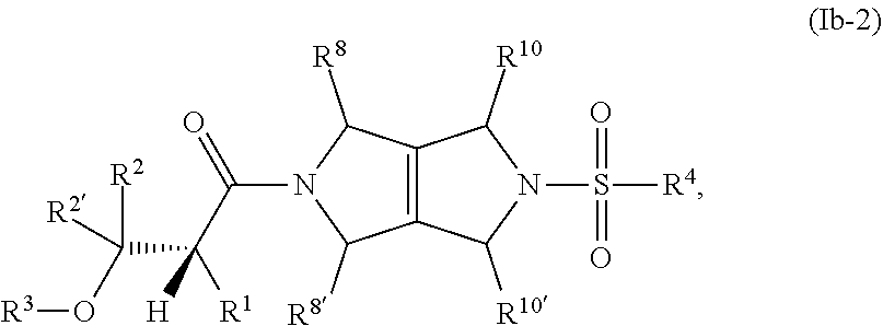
[R3]OC([R2])([R2])C([H])([R1])C(=O)N1C([R8])C2=C(C1[R8])C([R10])N(S(=O)(=O)[R4])C2[R10]
